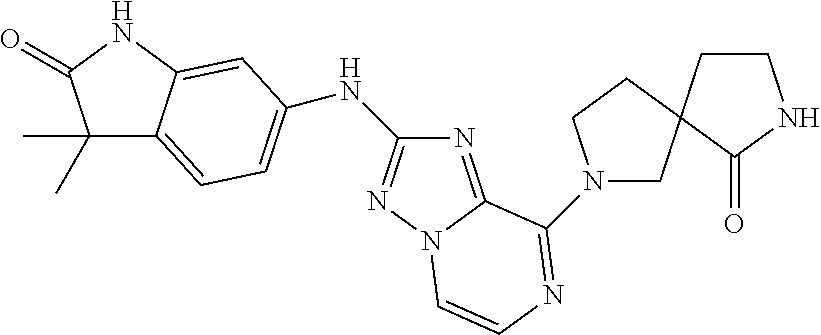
N1(C2=NC=CN3N=C(NC4=CC=C5C(C)(C)C(=O)NC5=C4)N=C32)CC2(CC1)C(=O)NCC2
